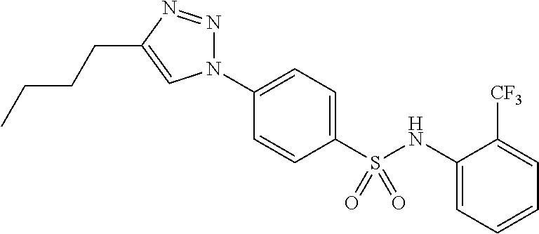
C1(S(NC2=CC=CC=C2[CF3])(=O)=O)=CC=C(N2N=NC(CCCC)=C2)C=C1
